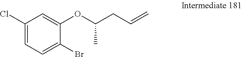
C1(Cl)=CC=C(Br)C(OC(CC=C)C)=C1
